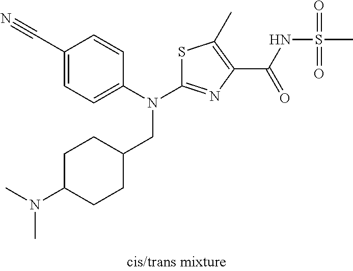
S1C(N(C2=CC=C(C#N)C=C2)CC2CCC(N(C)C)CC2)=NC(C(NS(C)(=O)=O)=O)=C1C
